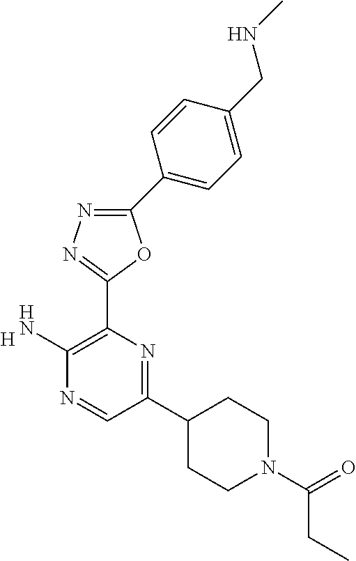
C1(C2CCN(C(CC)=O)CC2)=NC(C2=NN=C(C3=CC=C(CNC)C=C3)O2)=C(N)N=C1.[H]
